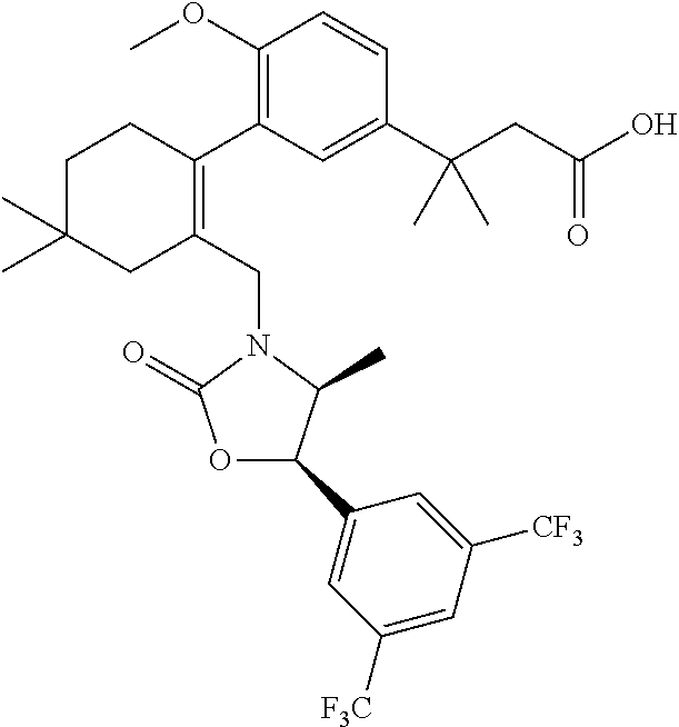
C1(OC)=C(C2=C(CN3C(=O)OC(C4=CC([F3C])=CC([CF3])=C4)C3C)CC(C)(C)CC2)C=C(C(CC(O)=O)(C)C)C=C1
